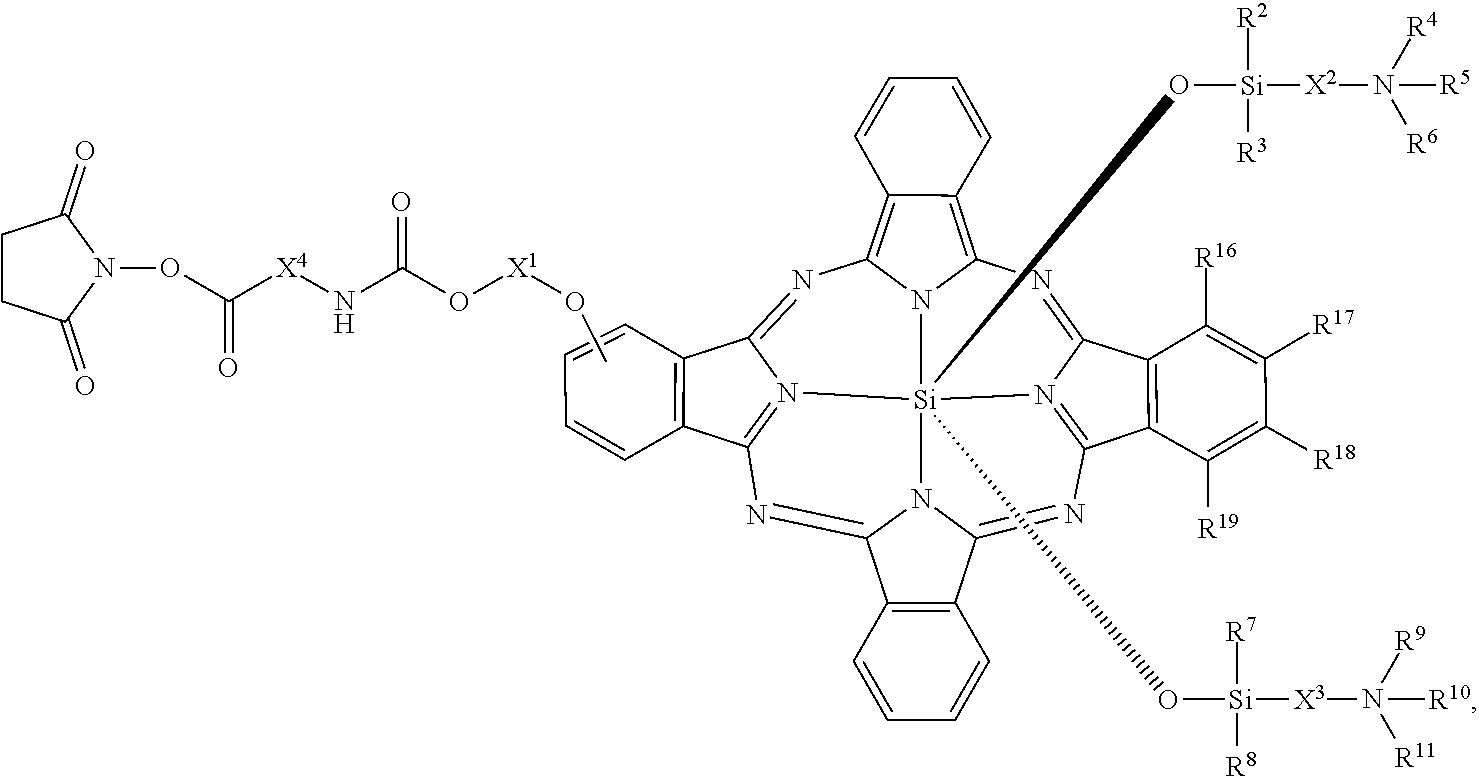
C1=CC2=C3N4C(=C2C=C1)N=C1N2=C(C5=C1C([R16])=C([R17])C([R18])=C5[R19])N=C1N5[Si]42(O[Si]([R2])([R3])[X2]N([R4])([R6])[R5])(O[Si]([R7])([R8])[X3]N([R9])([R11])[R10])N2=C(C4=C(C2=N3)C=CC=C4)N=C5C2=C1C=CC=C2.CO[X1]OC(N[X4]C(ON1C(=O)CCC1=O)=O)=O
